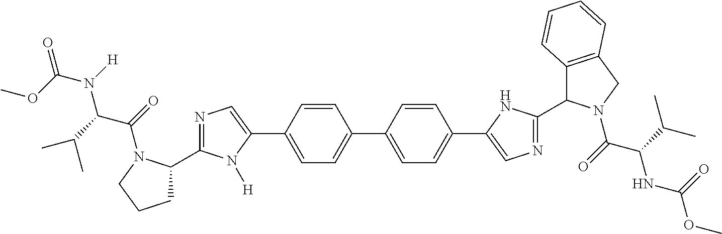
COC(N([H])C(C(C)C)C(=O)N1C(C2=NC=C(C3=CC=C(C4=CC=C(C5=CN=C(C6C7=C(CN6C(=O)C(C(C)C)NC(=O)OC)C=CC=C7)N5)C=C4)C=C3)N2[H])CCC1)=O
